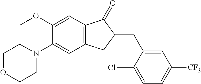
C1(OC)=CC2=C(C=C1N1CCOCC1)CC(CC1=CC([CF3])=CC=C1Cl)C2=O
